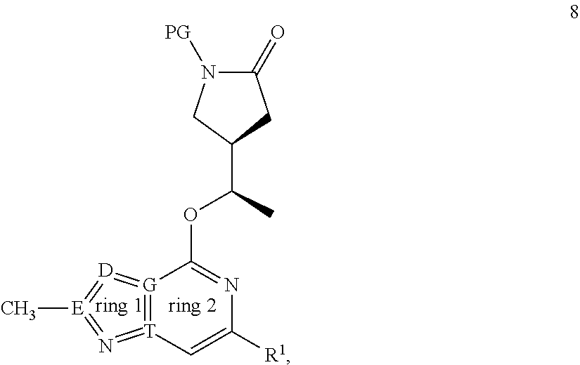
C1(=O)N([PG])CC(C(OC2=NC([R1])=C[T]3=[G]2=[D]=[E](C)=N=3)C)C1
